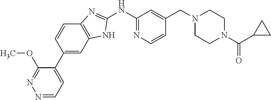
N1=CC=C(C2=CC3=C(C=C2)N=C(NC2=NC=CC(CN4CCN(C(=O)C5CC5)CC4)=C2)N3)C(OC)=N1
